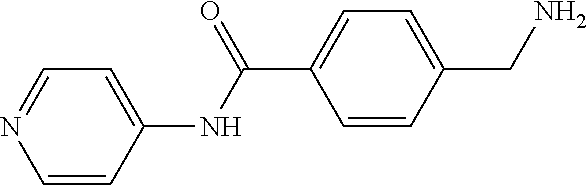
C1=CC(CN)=CC=C1C(=O)NC1=CC=NC=C1
